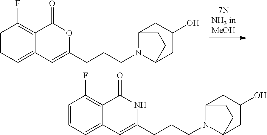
C1=CC=C2C(=C1F)C(=O)OC(CCCN1C3CC(O)CC1CC3)=C2.C1=CC=C2C(=C1F)C(=O)NC(CCCN1C3CC(O)CC1CC3)=C2
